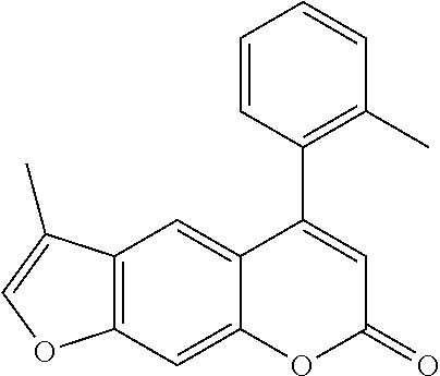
C12=C(C=C3C(=C1)C(C1=C(C)C=CC=C1)=CC(=O)O3)OC=C2C
